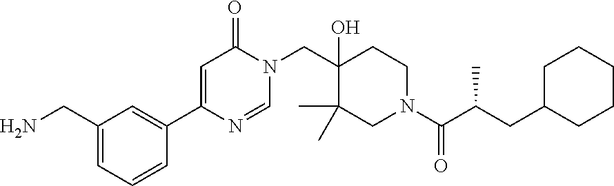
N1(CC2(O)C(C)(C)CN(C(=O)C(C)CC3CCCCC3)CC2)C(=O)C=C(C2=CC(CN)=CC=C2)N=C1
